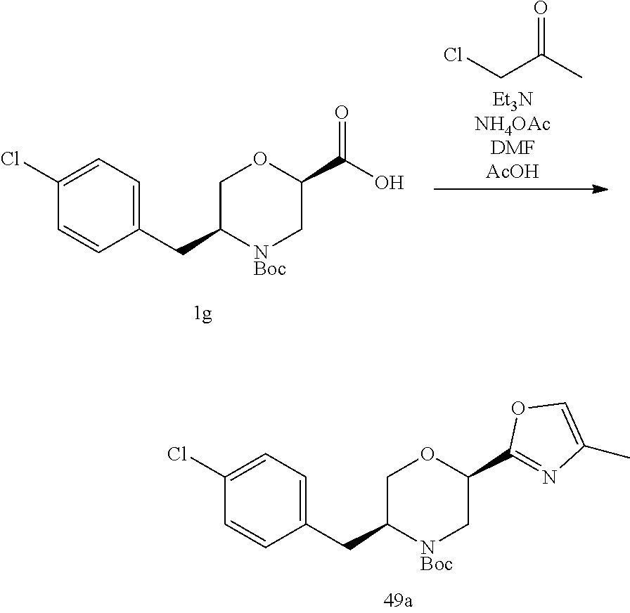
C1(CC2[NBoc]CC(C(O)=O)OC2)=CC=C(Cl)C=C1.C(=O)(CCl)C.C1(CC2[NBoc]CC(C3=NC(C)=CO3)OC2)=CC=C(Cl)C=C1
